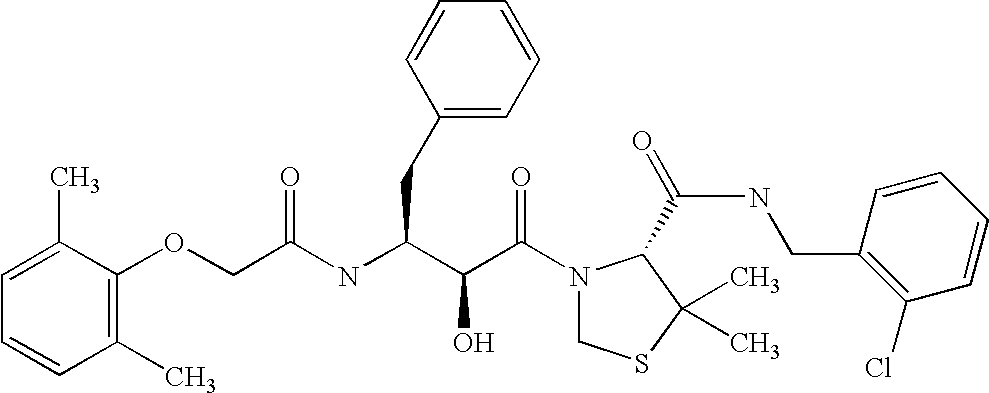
N(C(C(C(N1CSC(C)(C)C1C(NCC1=C(Cl)C=CC=C1)=O)=O)O)CC1=CC=CC=C1)C(=O)COC1=C(C)C=CC=C1C
